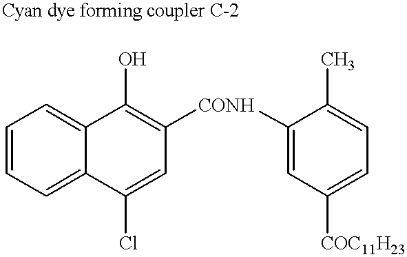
C1=CC=C2C(=C1)C(O)=C([CONH]C1=CC([COC11H23])=CC=C1C)C=C2Cl
